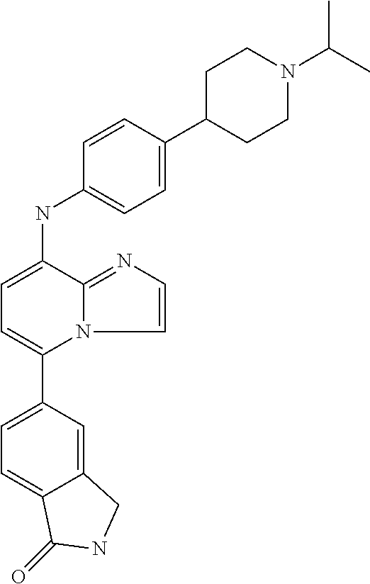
C1(C2=CC=C(NC3=CC=C(C4CCN(C(C)C)CC4)C=C3)C3=NC=CN23)=CC=C2C(=C1)CNC2=O
